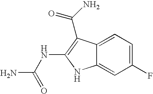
C12=CC=C(F)C=C1NC(NC(N)=O)=C2C(=O)N
